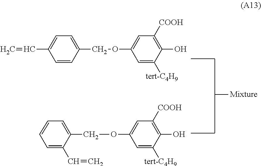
C1=CC(COC2=CC([COOH])=C(O)C([tert-C4H9])=C2)=CC=C1C=C.C1=C(C=C)C(COC2=CC([COOH])=C(O)C([tert-C4H9])=C2)=CC=C1
